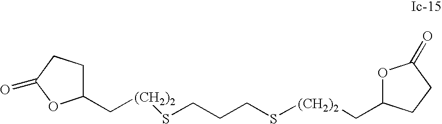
C([(CH2)2]SCCCS[(CH2)2]CC1OC(=O)CC1)C1CCC(=O)O1
